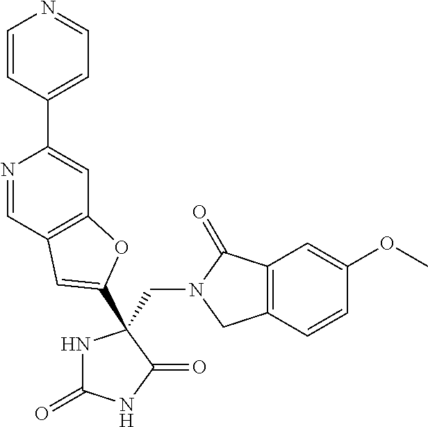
C(N1CC2=C(C1=O)C=C(OC)C=C2)C1(C2=CC3=C(C=C(C4=CC=NC=C4)N=C3)O2)NC(=O)NC1=O
